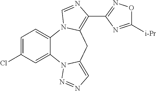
C1=C(Cl)C=C2C(=C1)N1C(=C(C3=NOC([i-Pr])=N3)N=C1)CC1=CN=NN21
